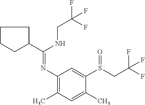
C1CCC(C(NCC(F)(F)F)=NC2=C(C)C=C(C)C(S(CC(F)(F)F)=O)=C2)C1
